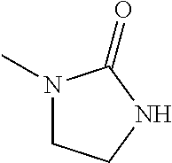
N1(C)CCNC1=O
